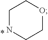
C1NCCOC1
